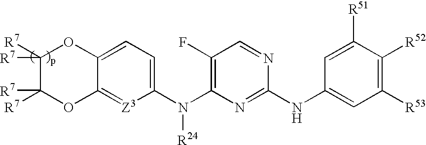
C1=C2C(=[Z3]C(N(C3=C(F)C=NC(NC4=CC([R53])=C([R52])C([R51])=C4)=N3)[R24])=C1)OC([R7])([R7])C([R7])([R7])O2
